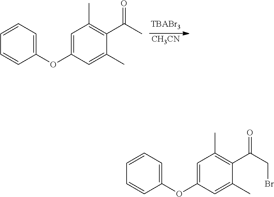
C1(C)=CC(OC2=CC=CC=C2)=CC(C)=C1C(CBr)=O.[CH3CN].C1(C)=CC(OC2=CC=CC=C2)=CC(C)=C1C(C)=O
